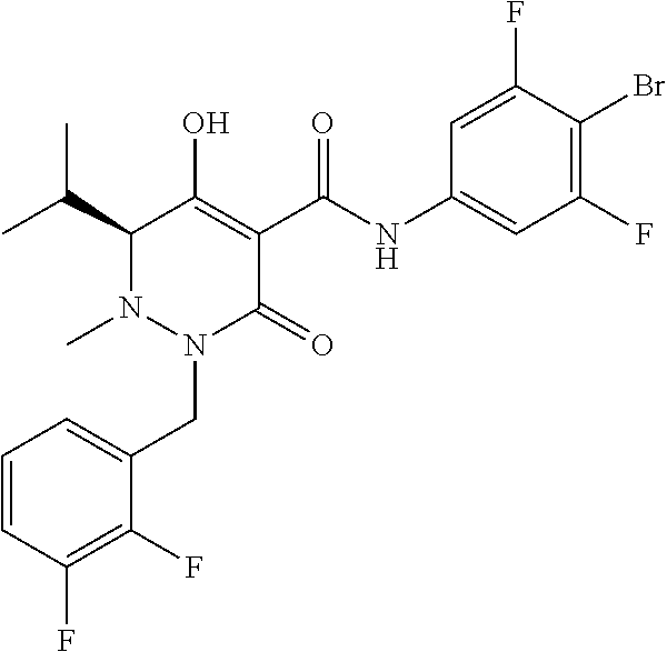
C1=CC(F)=C(F)C(CN2C(=O)C(C(=O)NC3=CC(F)=C(Br)C(F)=C3)=C(O)C(C(C)C)N2C)=C1
